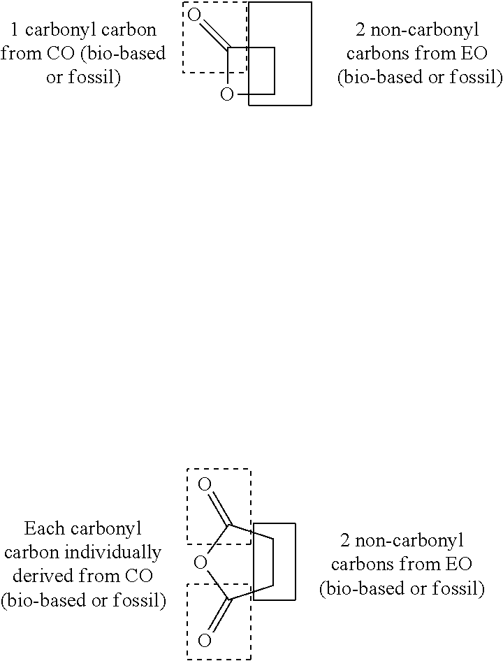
O1CCC1=O.C1CC(=O)OC1=O
